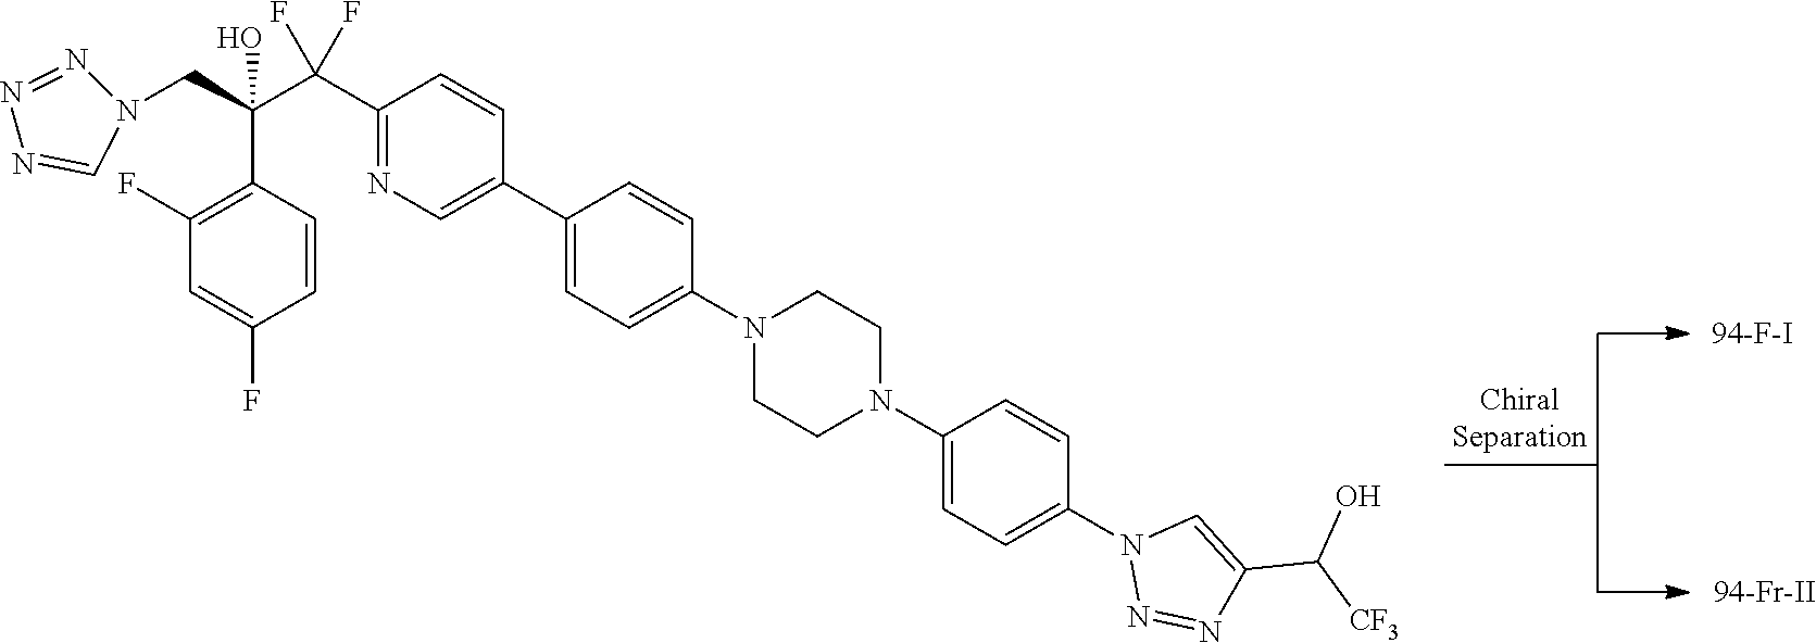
N1(CC(C(C2=NC=C(C3=CC=C(N4CCN(C5=CC=C(N6N=NC(C(O)[CF3])=C6)C=C5)CC4)C=C3)C=C2)(F)F)(O)C2=C(F)C=C(F)C=C2)N=NN=C1
